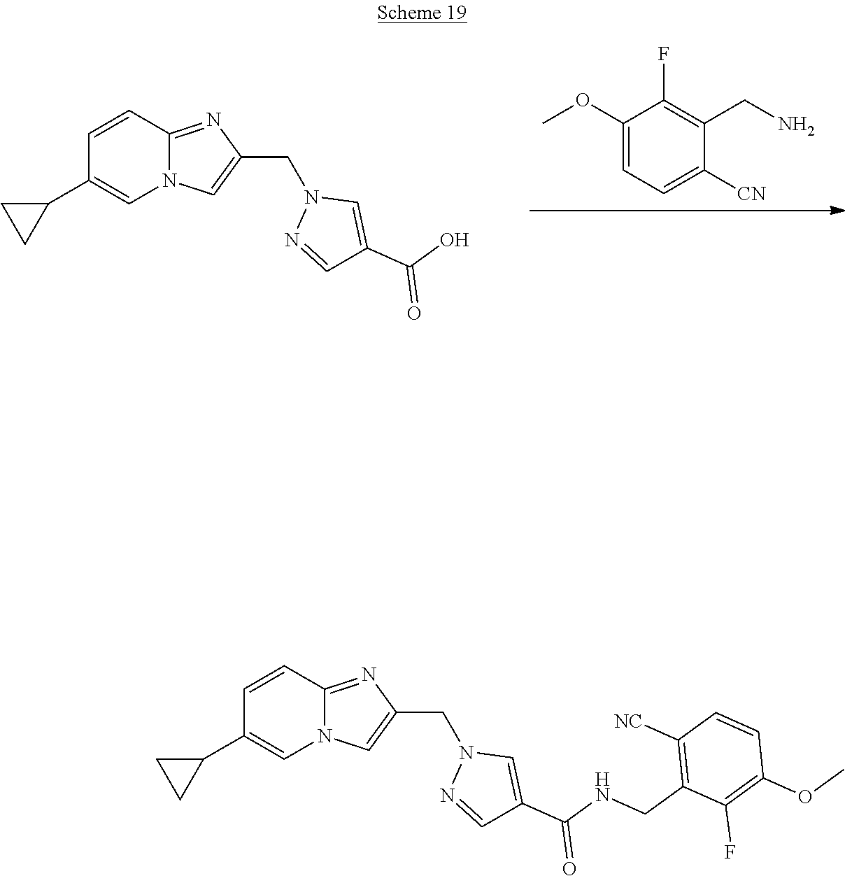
C1=CC2=NC(CN3N=CC(C(O)=O)=C3)=CN2C=C1C1CC1.C1=C(OC)C(F)=C(CN)C([CN])=C1.C1=CC2=NC(CN3N=CC(C(NCC4=C([NC])C=CC(OC)=C4F)=O)=C3)=CN2C=C1C1CC1
